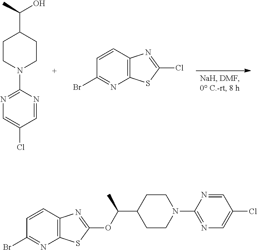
C1=NC(N2CCC(C(C)O)CC2)=NC=C1Cl.C12=C(C=CC(Br)=N1)N=C(Cl)S2.C12=C(C=CC(Br)=N1)N=C(OC(C)C1CCN(C3=NC=C(Cl)C=N3)CC1)S2
